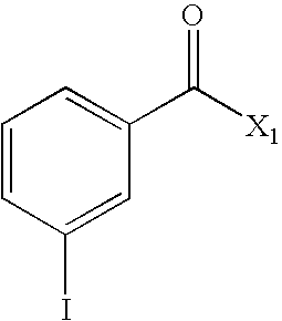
C1=CC(I)=CC(C([X1])=O)=C1
